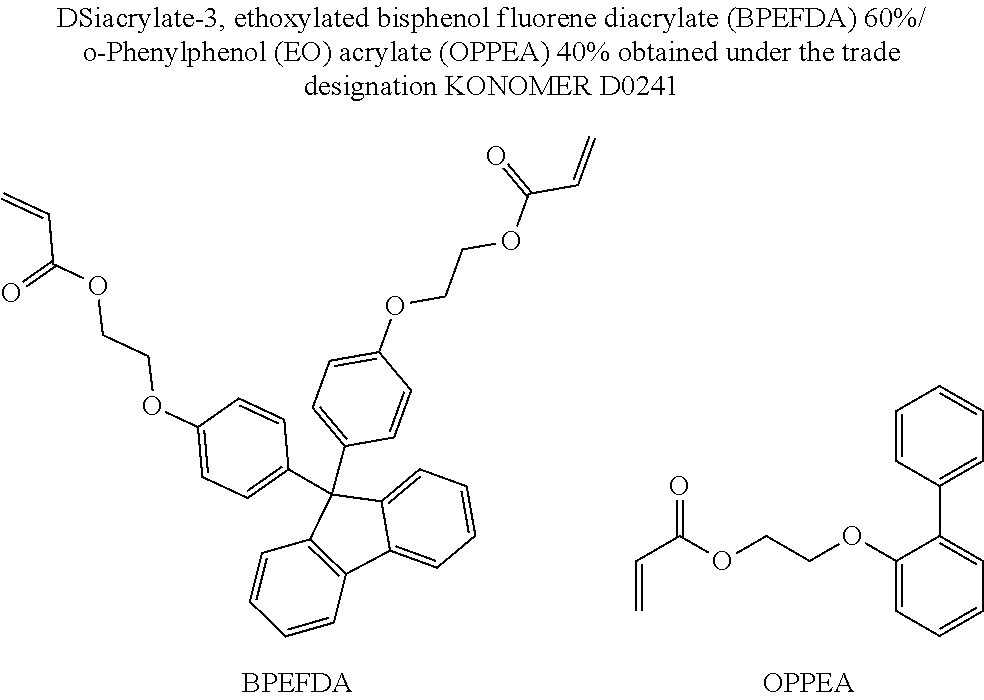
C12=CC=CC=C1C(C1=CC=C(OCCOC(C=C)=O)C=C1)(C1=CC=C(OCCOC(C=C)=O)C=C1)C1=C2C=CC=C1.C1(OCCOC(C=C)=O)=CC=CC=C1C1=CC=CC=C1
